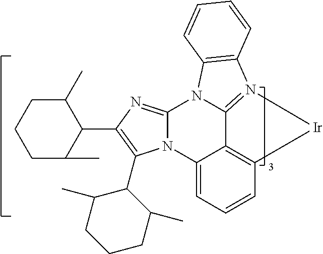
N12C(=NC(C3C(C)CCCC3C)=C1C1C(C)CCCC1C)N1C3=N(C4=C1C=CC=C4)[Ir]C1=C3C2=CC=C1
